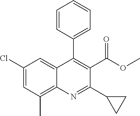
C1(Cl)=CC(C)=C2C(=C1)C(C1=CC=CC=C1)=C(C(OC)=O)C(C1CC1)=N2
